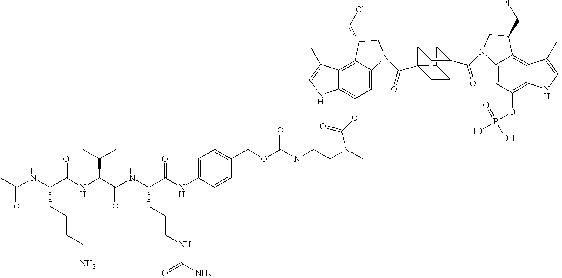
C(NC(C(NC(C(NC(C(NC1=CC=C(COC(N(CCN(C)C(OC2=C3C(=C4C(=C2)N(C(=O)C25C6C7C2C2C7(C(=O)N7C8=CC(OP(O)(=O)O)=C9C(=C8C(CCl)C7)C(C)=CN9)C6C25)CC4CCl)C(C)=CN3)=O)C)=O)C=C1)=O)CCCNC(N)=O)=O)C(C)C)=O)CCCCN)(=O)C
